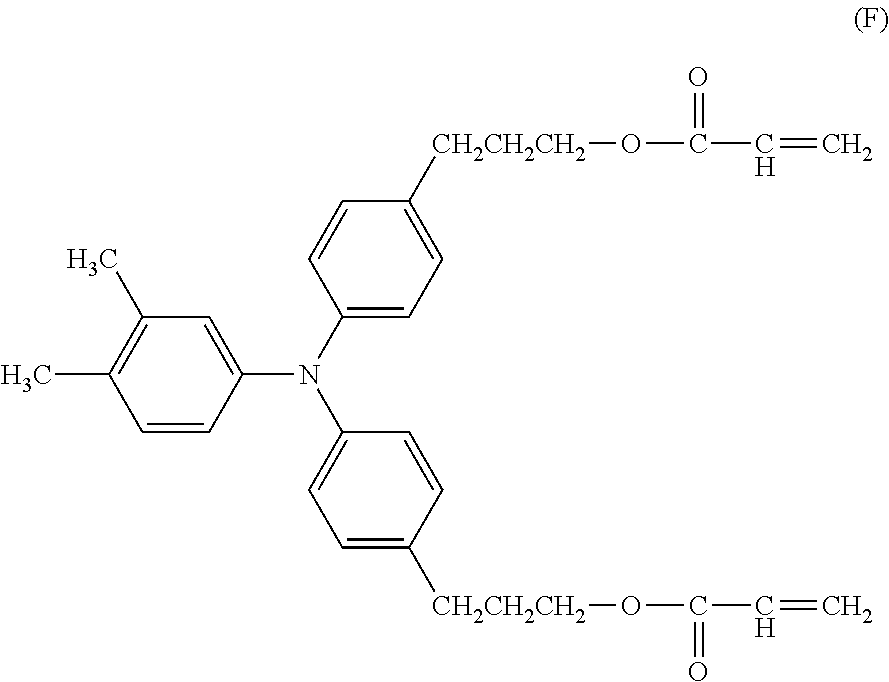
CC1=C(C)C=CC(N(C2=CC=C([CH2CH2CH2]OC(=O)C=C)C=C2)C2=CC=C([CH2CH2CH2]OC(=O)C=C)C=C2)=C1
